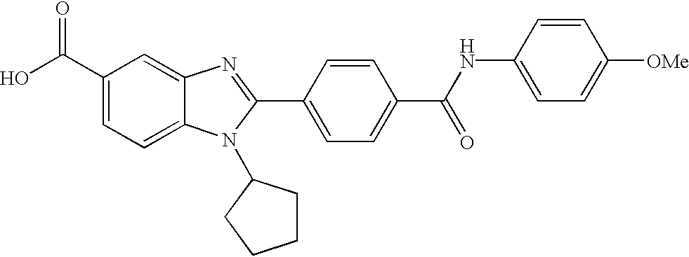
C1(C(O)=O)=CC=C2C(=C1)N=C(C1=CC=C(C(NC3=CC=C([OMe])C=C3)=O)C=C1)N2C1CCCC1
